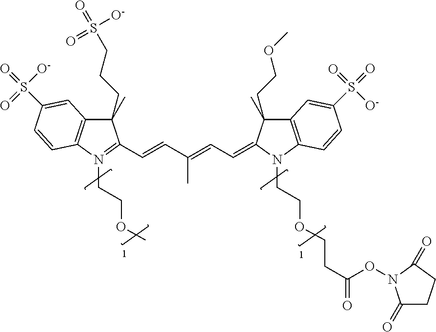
C1(CCCS(=O)(=O)[O-])(C)C2=C(N(CCOC)=C1C=CC(=CC=C1C(CCOC)(C)C3=C(N1CCOCCC(=O)ON1C(=O)CCC1=O)C=CC(S(=O)([O-])=O)=C3)C)C=CC(S(=O)([O-])=O)=C2
